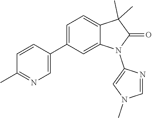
N1(C)C=C(N2C(=O)C(C)(C)C3=CC=C(C4=CN=C(C)C=C4)C=C32)N=C1
